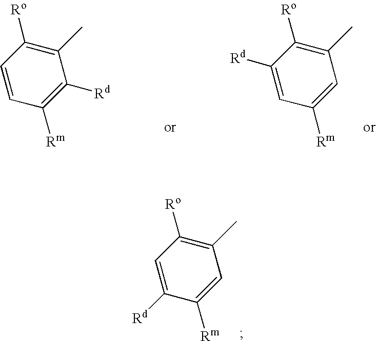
CC1=C([Ro])C([Rd])=CC([Rm])=C1.CC1=C([Ro])C=CC([Rm])=C1[Rd].CC1=C([Ro])C=C([Rd])C([Rm])=C1
